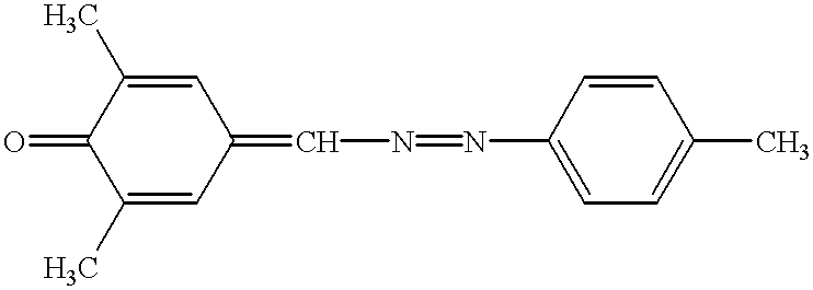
C1(C)=CC(=CN=NC2=CC=C(C)C=C2)C=C(C)C1=O
